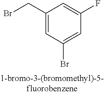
C1(CBr)=CC(Br)=CC(F)=C1
